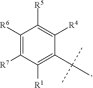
[R7]C1=C([R6])C([R5])=C([R4])C(C(C)(C)C)=C1[R1]
